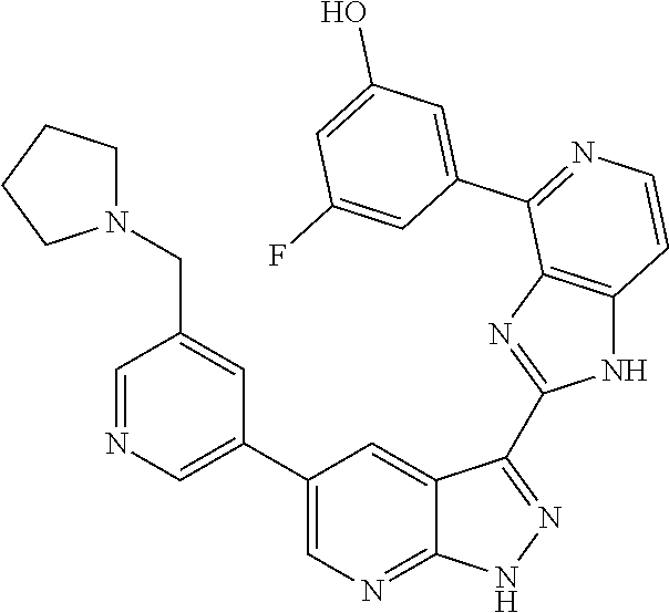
C1=NC=C(C2=CN=C3C(=C2)C(C2=NC4=C(N2)C=CN=C4C2=CC(O)=CC(F)=C2)=NN3)C=C1CN1CCCC1
